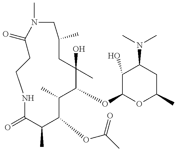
C1C(=O)N(C)CC(C)CC(C)(O)C(OC2OC(C)CC(N(C)C)C2O)C(C)C(OC(=O)C)C(C)C(=O)NC1
